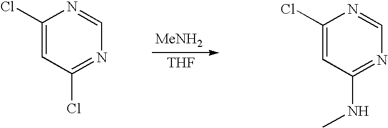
[MeNH2].[THF].N1=CN=C(Cl)C=C1Cl.N1=CN=C(NC)C=C1Cl
